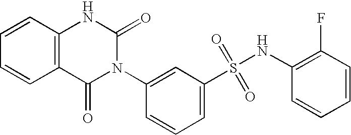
C1=CC2=C(C=C1)C(=O)N(C1=CC(S(=O)(=O)NC3=C(F)C=CC=C3)=CC=C1)C(=O)N2
